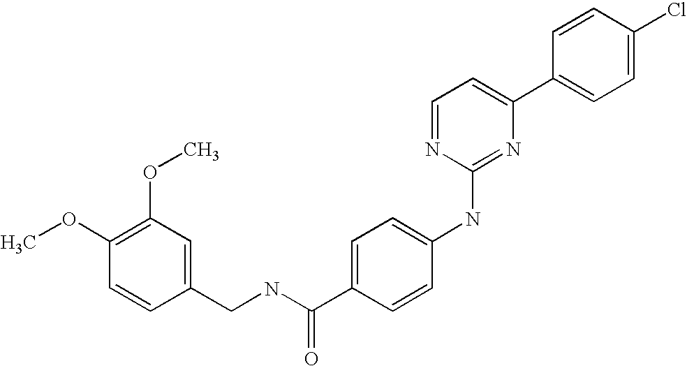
C1=CC(C2=CC=NC(NC3=CC=C(C(NCC4=CC(OC)=C(OC)C=C4)=O)C=C3)=N2)=CC=C1Cl
